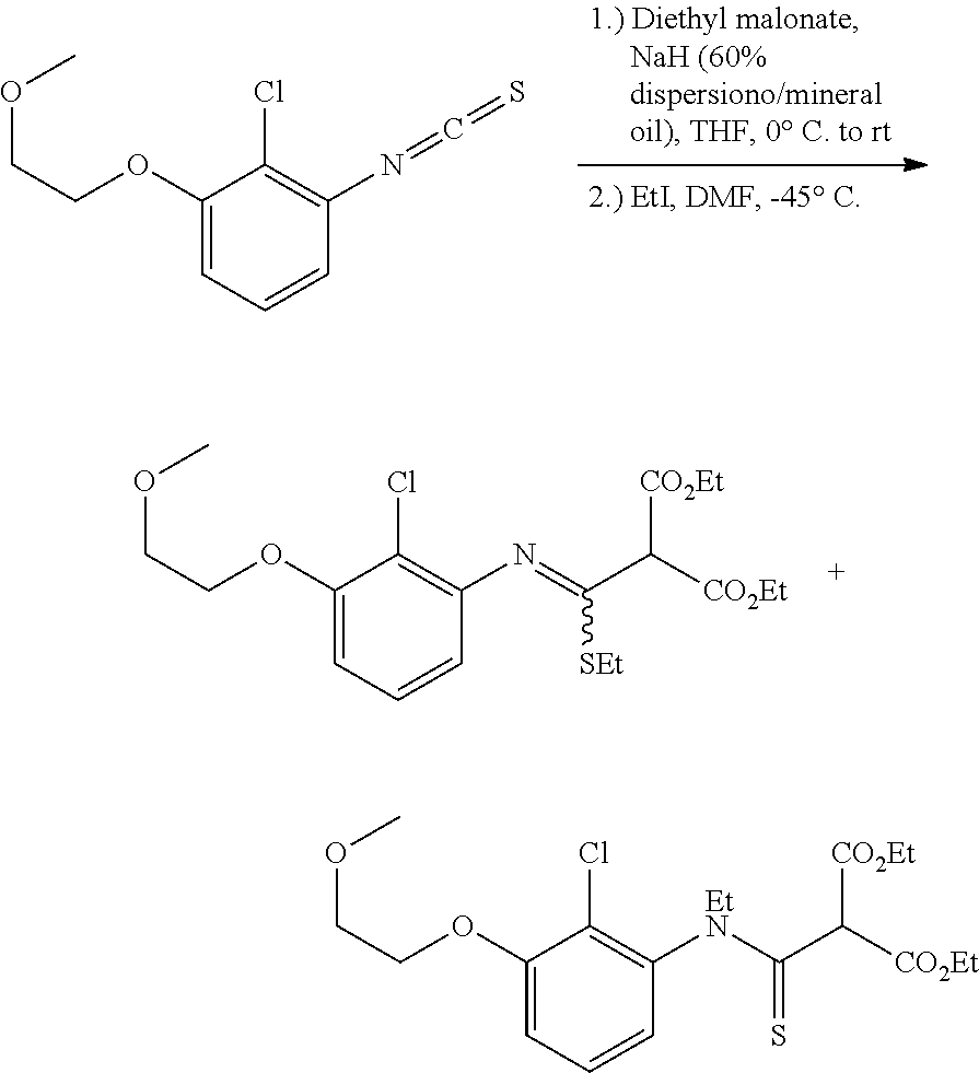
C1(OCCOC)=CC=CC([EtN]C(C([CO2Et])[CO2Et])=S)=C1Cl.C1(OCCOC)=CC=CC(N=C(C([CO2Et])[CO2Et])[SEt])=C1Cl.C1(OCCOC)=CC=CC(N=C=S)=C1Cl
